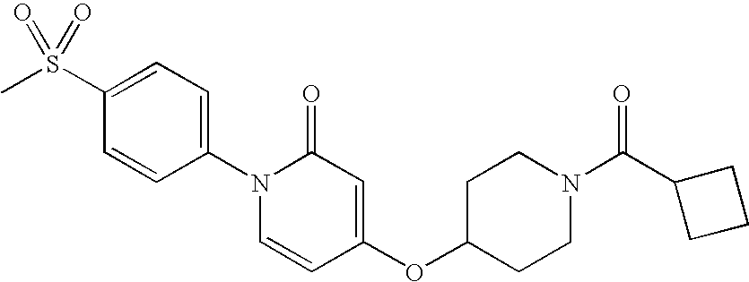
CS(C1=CC=C(N2C=CC(OC3CCN(C(C4CCC4)=O)CC3)=CC2=O)C=C1)(=O)=O
